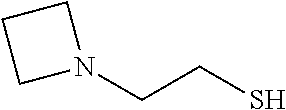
N1(CCS)CCC1
